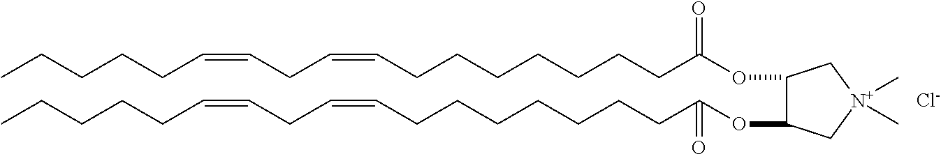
[Cl-].O(C(CCCCCCCC=CCC=CCCCCC)=O)C1C(OC(CCCCCCCC=CCC=CCCCCC)=O)C[N+](C)(C)C1
